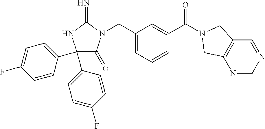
C1(C2=CC=C(F)C=C2)(C2=CC=C(F)C=C2)C(=O)N(CC2=CC=CC(C(=O)N3CC4=C(N=CN=C4)C3)=C2)C(=N)N1
